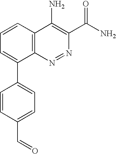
C1=C(C=O)C=CC(C2=CC=CC3=C2N=NC(C(=O)N)=C3N)=C1
